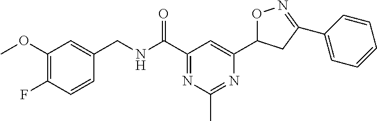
C1(OC)=C(F)C=CC(CNC(C2=NC(C)=NC(C3ON=C(C4=CC=CC=C4)C3)=C2)=O)=C1
